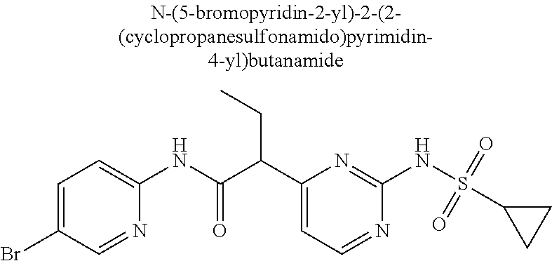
C1(Br)=CC=C(NC(C(C2=CC=NC(NS(C3CC3)(=O)=O)=N2)CC)=O)N=C1
